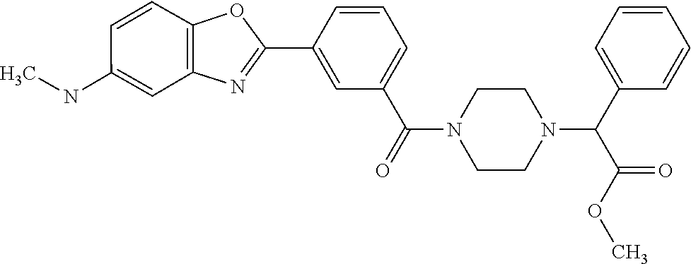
C1=C(C2=NC3=C(C=CC(NC)=C3)O2)C=CC=C1C(=O)N1CCN(C(C2=CC=CC=C2)C(OC)=O)CC1
